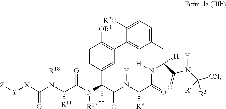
C(N(C(C(N(C1([H])C(=O)N([H])C([R9])C(=O)N([H])C(C(N(C([CN])([R5])[R4])[H])=O)([H])CC2=CC=C([R2O])C(=C2)C2=C([OR1])C=CC1=C2)[R17])=O)[R11])[R18])(=O)[X][Y][Z]
